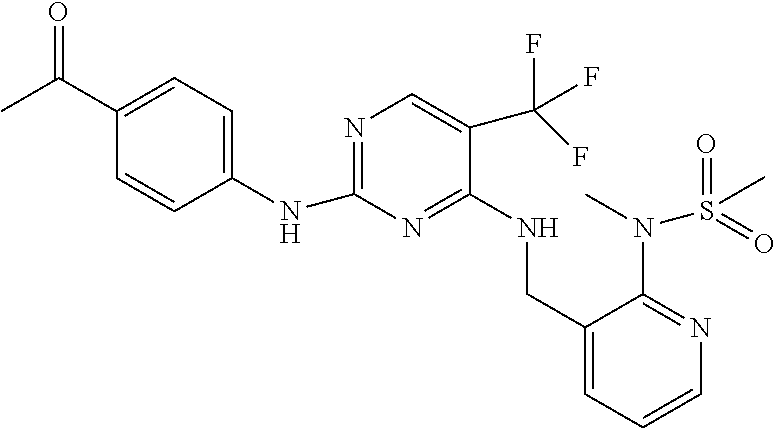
C1(NC2=NC=C(C(F)(F)F)C(NCC3=CC=CN=C3N(C)S(C)(=O)=O)=N2)=CC=C(C(=O)C)C=C1
